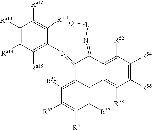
C12=C([R51])C([R53])=C([R55])C([R57])=C1C1=C([R58])C([R56])=C([R54])C([R52])=C1C(=N[L][Q])C2=NC1=C([Ra15])C([Ra14])=C([Ra13])C([Ra12])=C1[Ra11]
